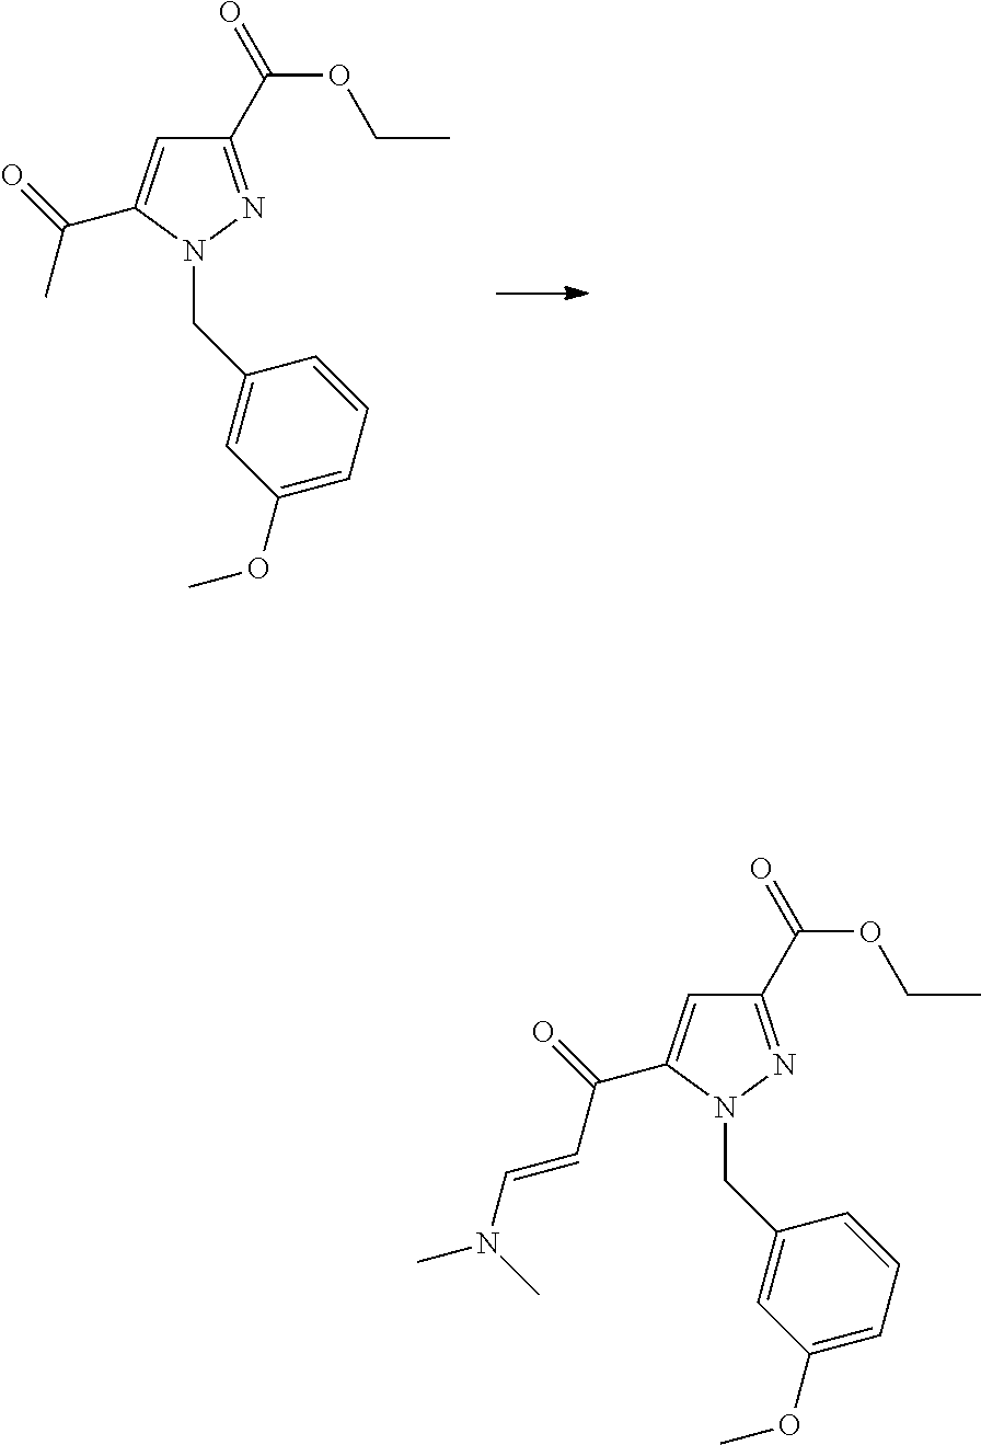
C1(C(OCC)=O)=NN(CC2=CC(OC)=CC=C2)C(C(=O)C)=C1.C1(C(OCC)=O)=NN(CC2=CC(OC)=CC=C2)C(C(=O)C=CN(C)C)=C1
